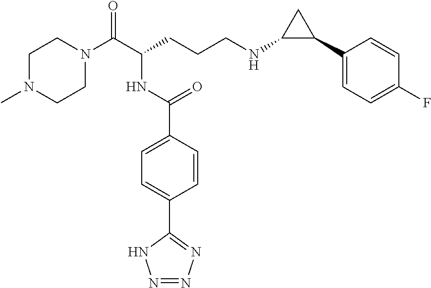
C1N(C)CCN(C(C(CCCNC2C(C3=CC=C(F)C=C3)C2)NC(C2=CC=C(C3=NN=NN3)C=C2)=O)=O)C1
